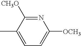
C1=C(C)C([CH3O])=NC([OCH3])=C1
